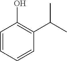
C1=CC=CC(C(C)C)=C1O
